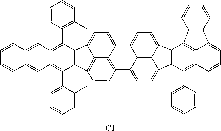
C1=CC(C2=C3C(=C(C4=CC=CC=C4C)C4=C2C2=CC=C5C6=C(C=CC4=C62)C2=CC=C4C6=C2C5=CC=C6C2=C4C(C4=CC=CC=C4)=C4C5=C2C2=C(C=CC=C2)C5=CC=C4)C=C2C(=C3)C=CC=C2)=C(C)C=C1.[C1]
